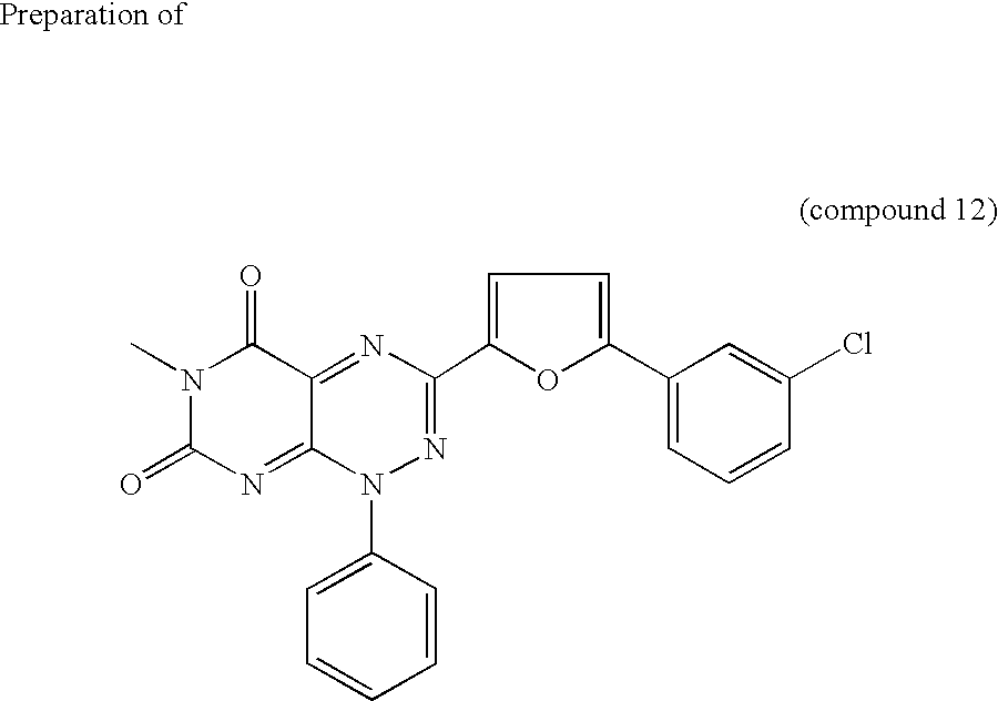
CN1C(=O)N=C2C(=NC(C3=CC=C(C4=CC=CC(Cl)=C4)O3)=NN2C2=CC=CC=C2)C1=O
